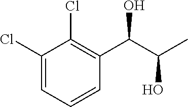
C1=C(Cl)C(Cl)=C(C(C(C)O)O)C=C1
